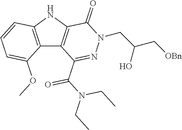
C12=C(NC3=C1C(C(N(CC)CC)=O)=NN(CC(C[OBn])O)C3=O)C=CC=C2OC
